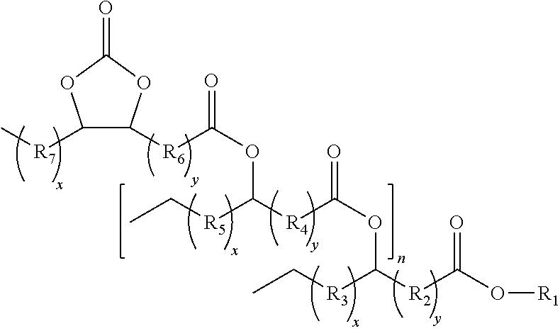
C1([R6]C(OC([R5]CC)[R4]C(OC([R3]CC)[R2]C(O[R1])=O)=O)=O)C([R7]C)OC(=O)O1
